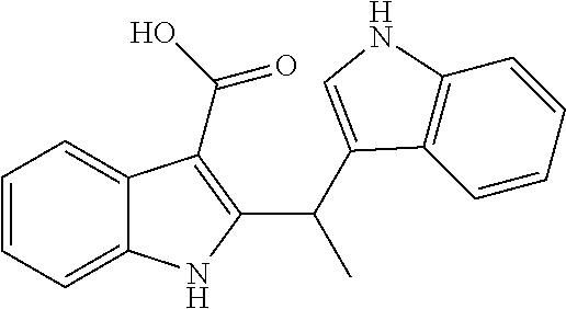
C1=CC=C2C(=C1)C(C(O)=O)=C(C(C)C1=CNC3=C1C=CC=C3)N2
